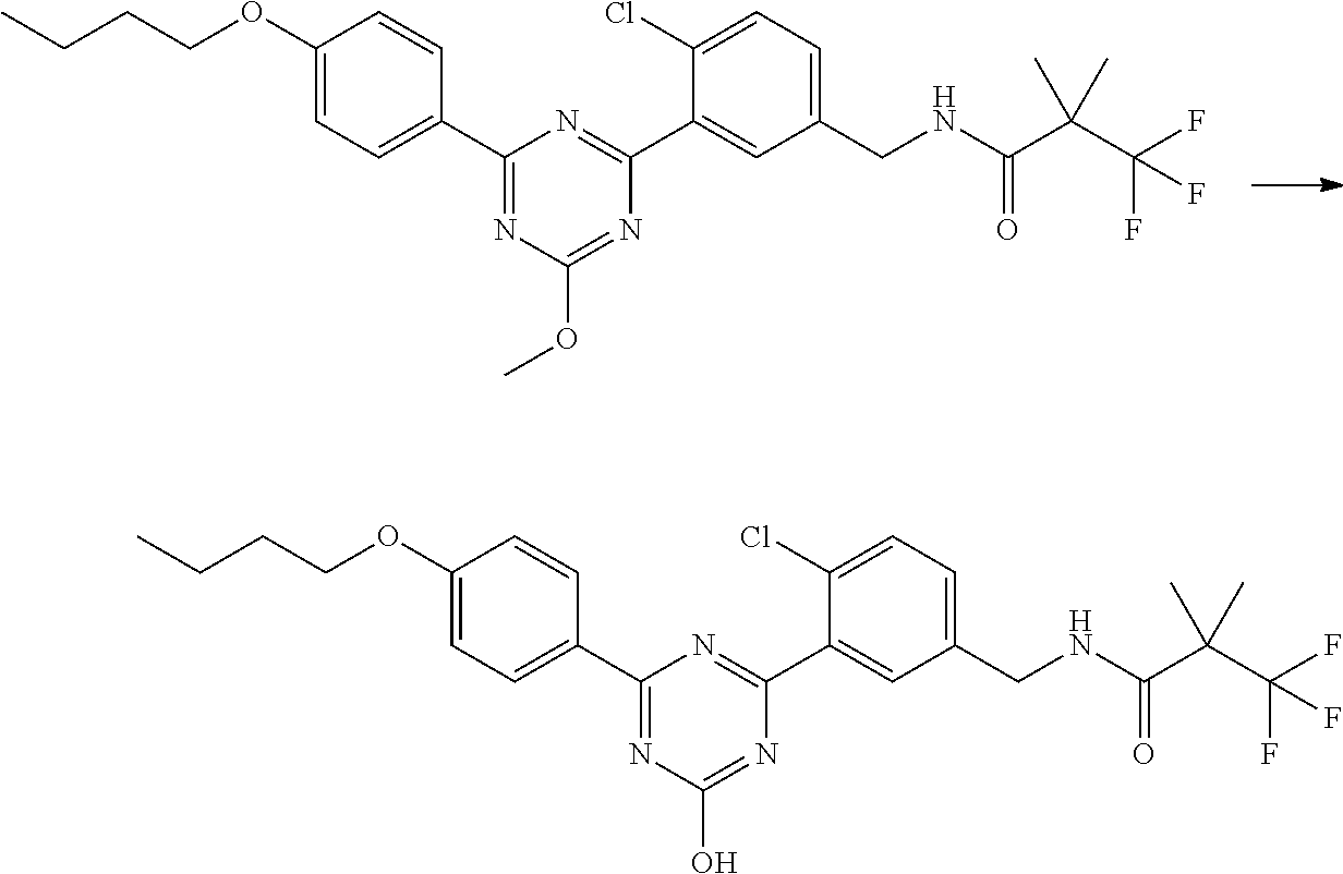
C1(OCCCC)=CC=C(C2=NC(OC)=NC(C3=CC(CNC(C(C(F)(F)F)(C)C)=O)=CC=C3Cl)=N2)C=C1.C1(OCCCC)=CC=C(C2=NC(O)=NC(C3=CC(CNC(C(C(F)(F)F)(C)C)=O)=CC=C3Cl)=N2)C=C1
